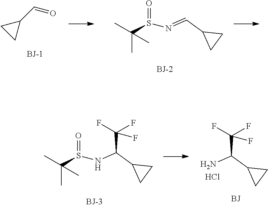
C(=O)C1CC1.C(=NS(=O)C(C)(C)C)C1CC1.C(NS(=O)C(C)(C)C)(C1CC1)C(F)(F)F.C(N)(C1CC1)C(F)(F)F.Cl
